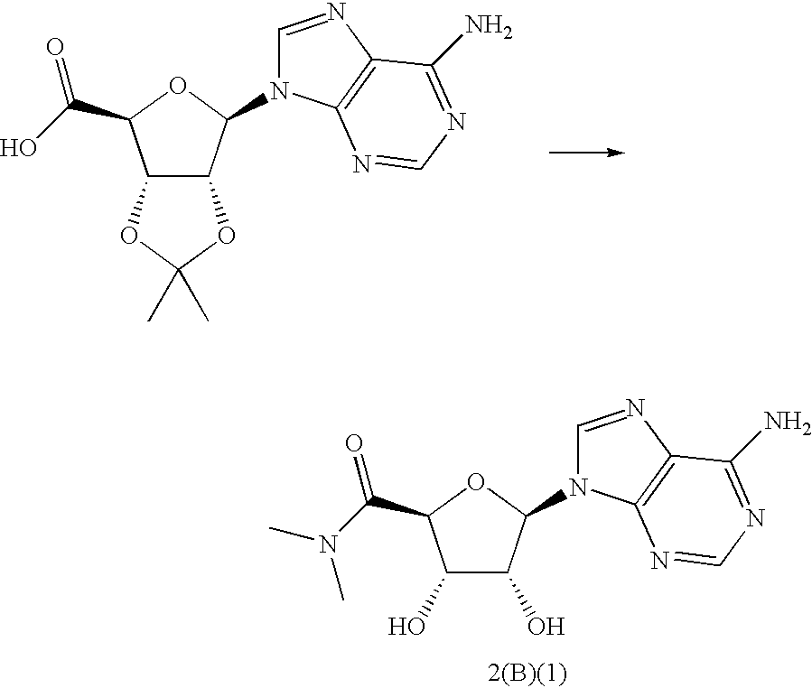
C12C(C(N3C=NC4=C3N=CN=C4N)OC1C(O)=O)OC(C)(C)O2.C1(O)C(O)C(N2C=NC3=C2N=CN=C3N)OC1C(N(C)C)=O
